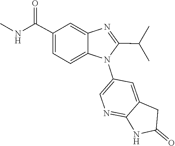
C1(C(C)C)=NC2=CC(C(NC)=O)=CC=C2N1C1=CN=C2NC(=O)CC2=C1
